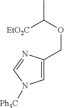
C1=C(COC([EtO2C])C)N=CN1[Ph3C]
